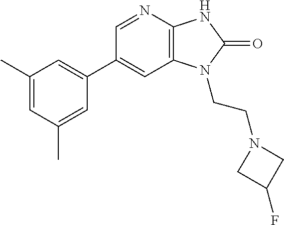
C1(C2=CC(C)=CC(C)=C2)=CC2=C(N=C1)NC(=O)N2CCN1CC(F)C1
